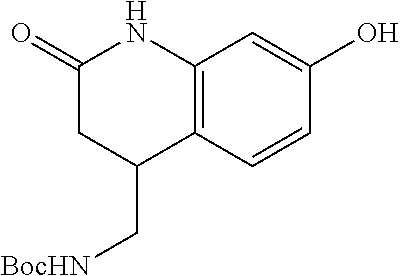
C12=C(C=CC(O)=C1)C(C[BocHN])CC(=O)N2
